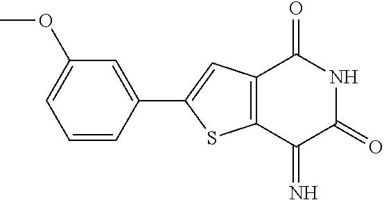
C1(OC)=CC=CC(C2=CC3=C(S2)C(=N)C(=O)NC3=O)=C1
